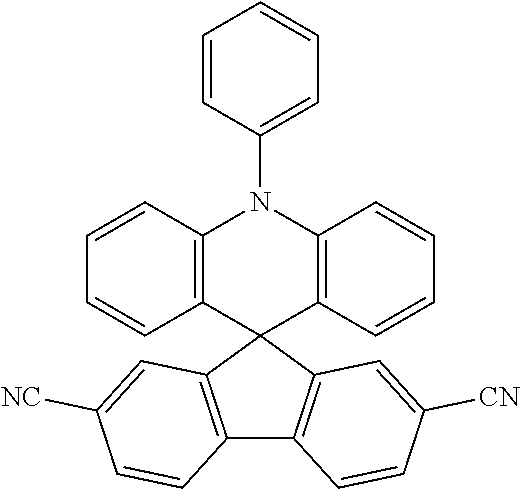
C1=CC2=C(C=C1)C1(C3=C(N2C2=CC=CC=C2)C=CC=C3)C2=C(C3=C1C=C([CN])C=C3)C=CC([NC])=C2
